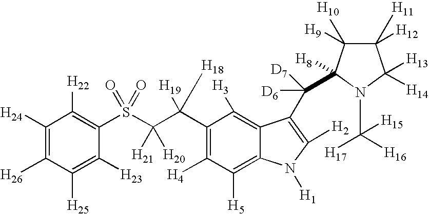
C1([H24])=C([H26])C([H25])=C([H23])C(S(C(C(C2=C([H4])C([H5])=C3C(=C2[H3])C(C([D6])([D7])C2([H8])C([H9])([H10])C([H11])([H12])C([H13])([H14])N2C([H17])([H15])[H16])=C([H2])N3[H1])([H19])[H18])([H21])[H20])(=O)=O)=C1[H22]
